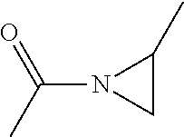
CC(N1CC1C)=O
